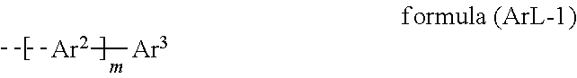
C[Ar2][Ar3]
